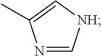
N1=C[NH]C=C1C
